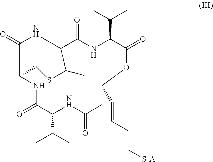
N1C(C(C)C)C(=O)OC(C=CCC[S-A])CC(=O)NC(C(C)C)C(=O)NC2C(=O)NC(C1=O)C(C)SC2
